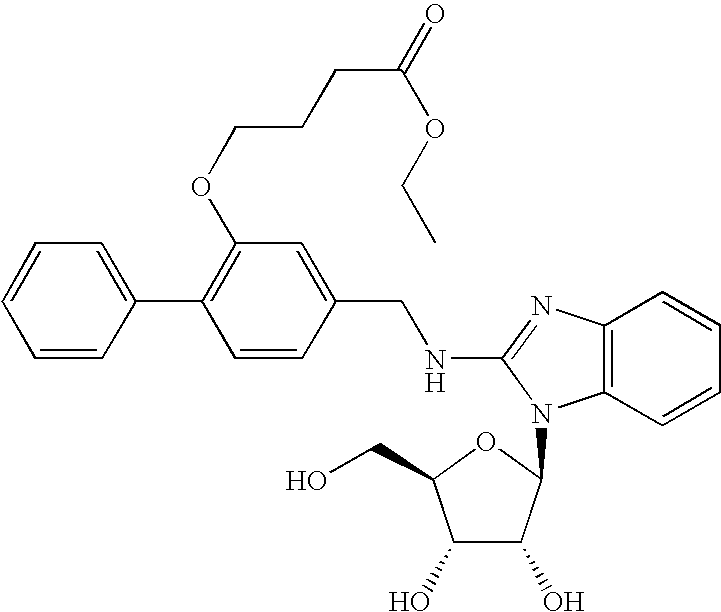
C1=C(C2=C(OCCCC(=O)OCC)C=C(CNC3=NC4=C(C=CC=C4)N3C3C(O)C(O)C(CO)O3)C=C2)C=CC=C1
